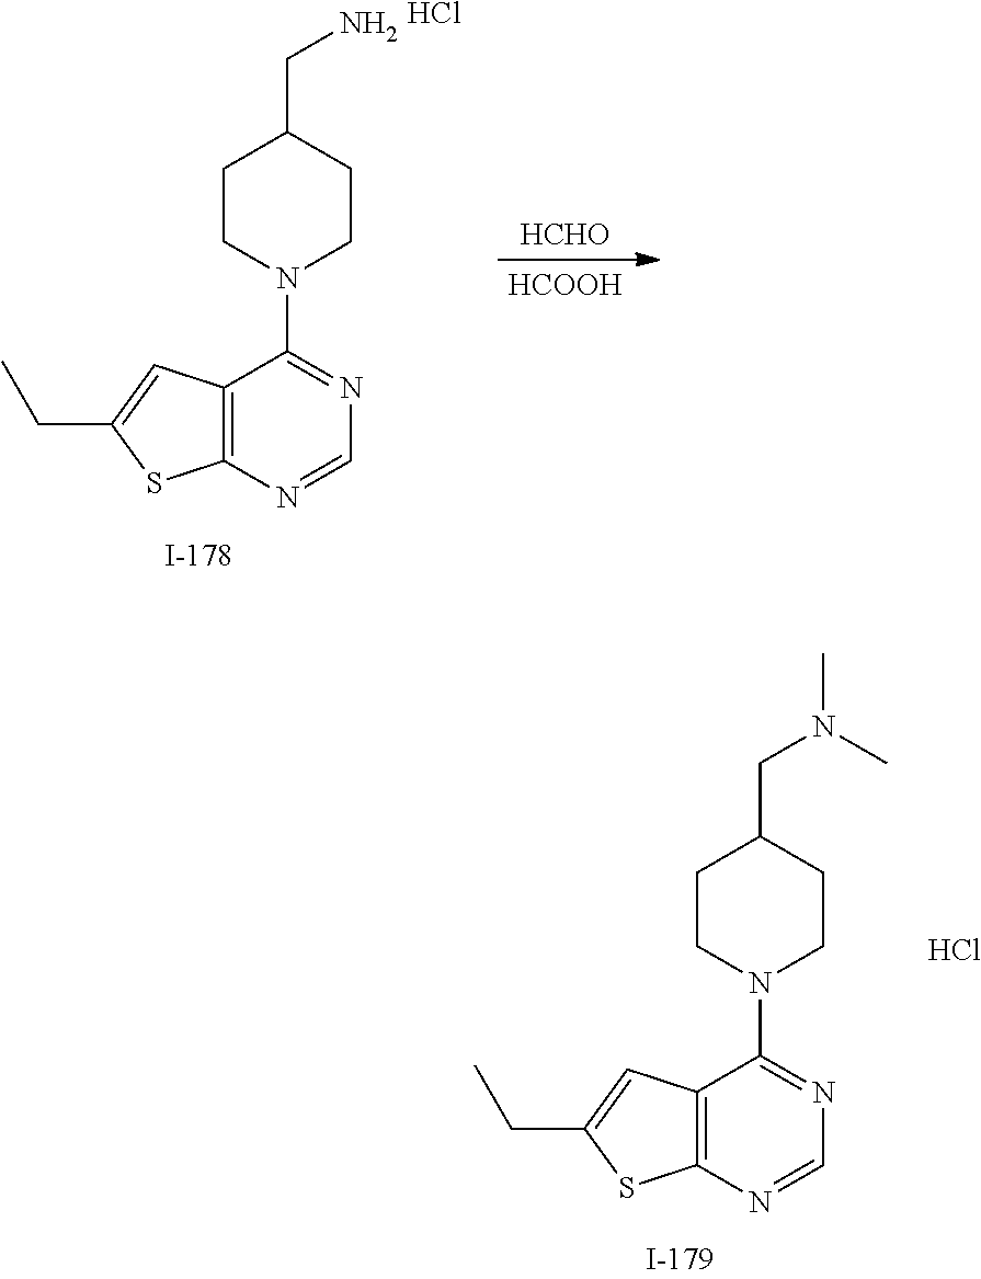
[HCHO].[HCOOH].C12=C(N=CN=C1N1CCC(CN)CC1)SC(CC)=C2.Cl.C12=C(N=CN=C1N1CCC(CN(C)C)CC1)SC(CC)=C2.Cl
